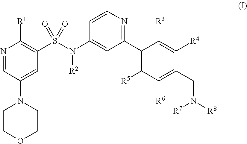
C1COCCN1C1=CC(S(N(C2=CC(C3=C([R5])C([R6])=C(CN([R7])[R8])C([R4])=C3[R3])=NC=C2)[R2])(=O)=O)=C([R1])N=C1
